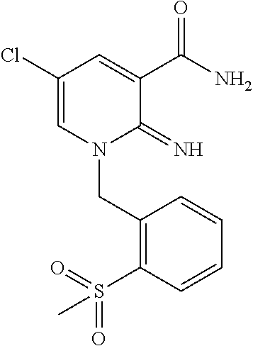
C1(Cl)=CN(CC2=C(S(=O)(=O)C)C=CC=C2)C(=N)C(C(N)=O)=C1
